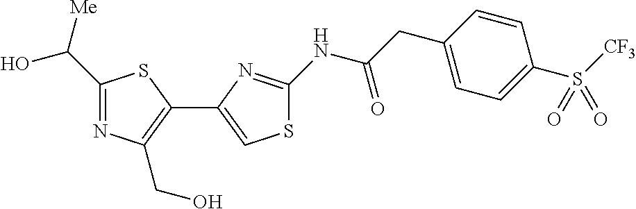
C1(C([Me])O)=NC(CO)=C(C2=CSC(NC(CC3=CC=C(S([CF3])(=O)=O)C=C3)=O)=N2)S1
